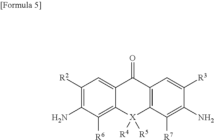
C12=CC([R2])=C(N)C([R6])=C1[X]([R4])([R5])C1=C(C2=O)C=C([R3])C(N)=C1[R7]
